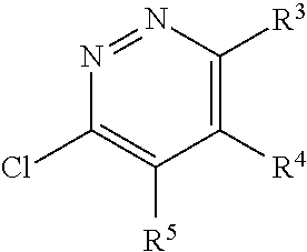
C1([R4])=C([R3])N=NC(Cl)=C1[R5]
